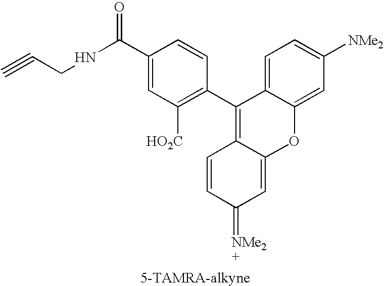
C1=C2C(=CC([NMe2])=C1)OC1=CC(=[NMe2])C=CC1=C2C1=C([HO2C])C=C(C(NCC#C)=O)C=C1
